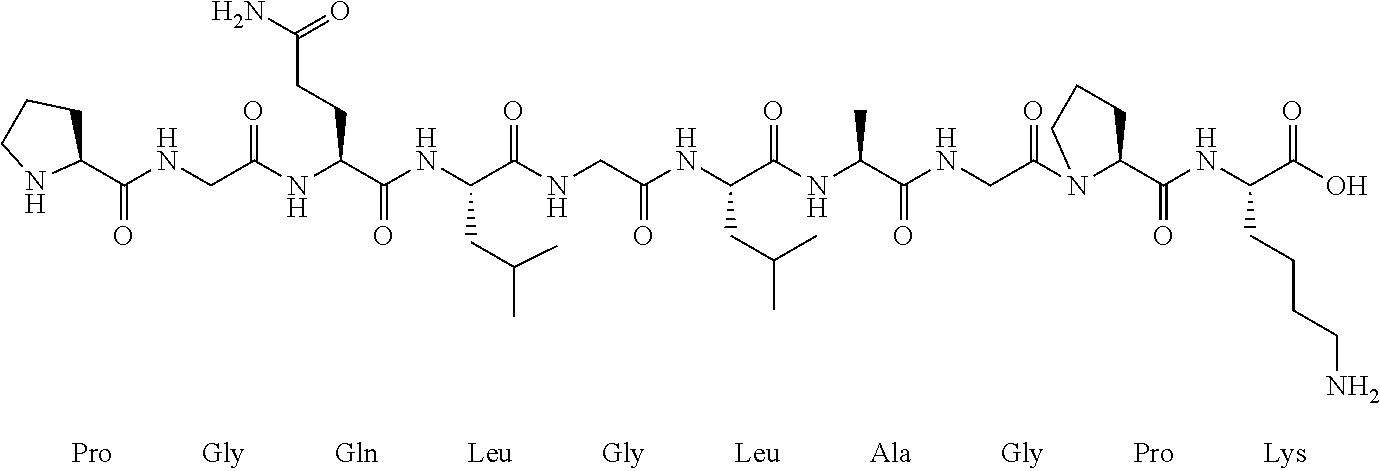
C1(C(NCC(NC(C(NC(C(NCC(NC(C(NC(C(NCC(N2C(C(NC(C(O)=O)CCCCN)=O)CCC2)=O)=O)C)=O)CC(C)C)=O)=O)CC(C)C)=O)CCC(N)=O)=O)=O)CCCN1
